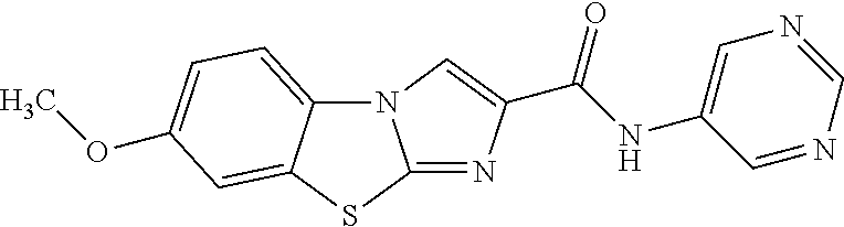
N12C3=CC=C(OC)C=C3SC1=NC(C(NC1=CN=CN=C1)=O)=C2
